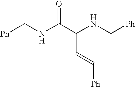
[Ph]CNC(C(NC[Ph])C=C[Ph])=O
